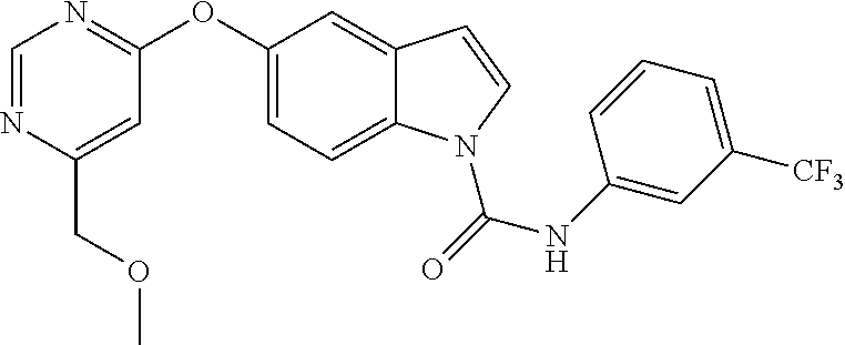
C1(OC2=NC=NC(COC)=C2)=CC=C2C(=C1)C=CN2C(=O)NC1=CC([CF3])=CC=C1
